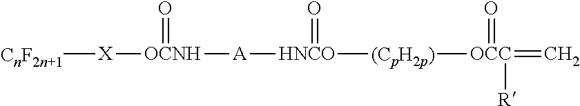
[CnF2n+1][X][OCNH](=O)[A][HNCO]([(CpH2p)][OCC](=O)([R])=C)=O
